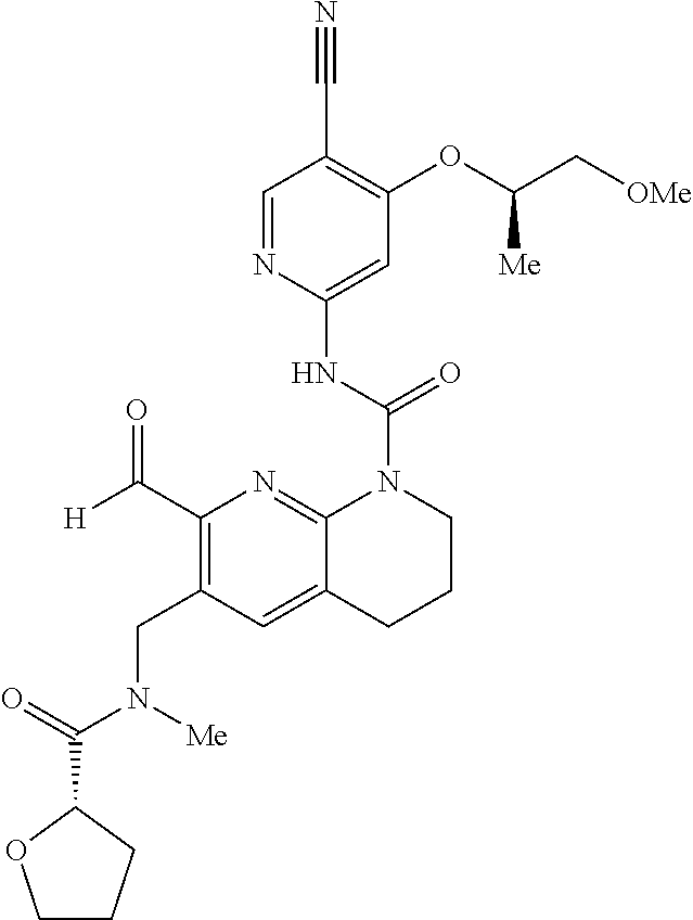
C1=C(NC(=O)N2C3=NC(C([H])=O)=C(CN(C(C4OCCC4)=O)[Me])C=C3CCC2)N=CC(C#N)=C1OC(C[OMe])[Me]
